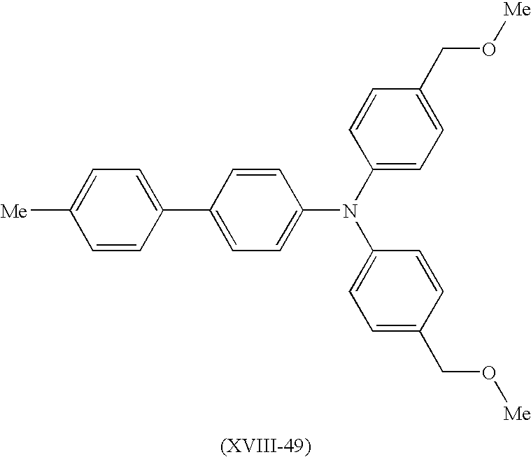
C1=C(C2=CC=C([Me])C=C2)C=CC(N(C2=CC=C(CO[Me])C=C2)C2=CC=C(CO[Me])C=C2)=C1
